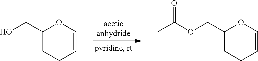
C1(CO)CCC=CO1.C1(COC(C)=O)CCC=CO1
